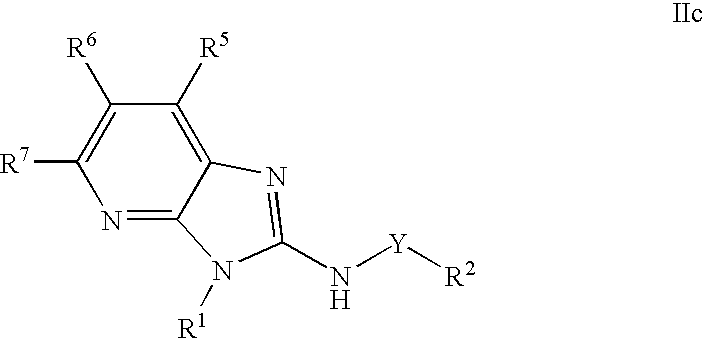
N1=C2C(=C([R5])C([R6])=C1[R7])N=C(N[Y][R2])N2[R1]
